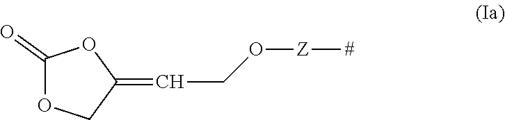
C1(=O)OCC(=CCO[Z][#])O1
